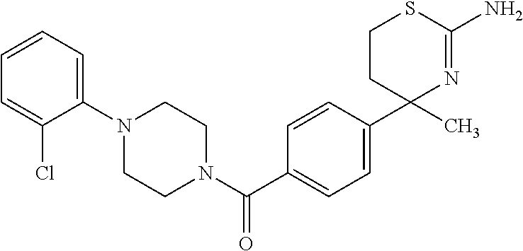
N1(C(C2=CC=C(C3(C)N=C(N)SCC3)C=C2)=O)CCN(C2=CC=CC=C2Cl)CC1
